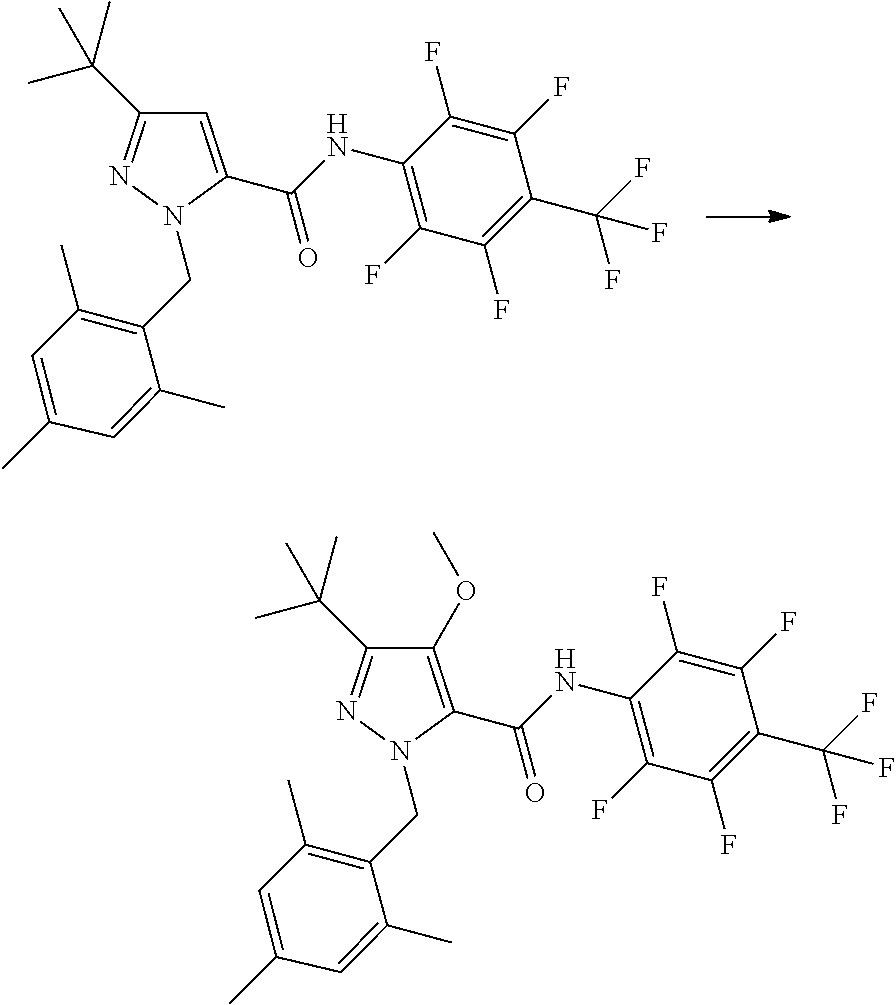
FC1=C(NC(=O)C2=CC(C(C)(C)C)=NN2CC2=C(C)C=C(C)C=C2C)C(F)=C(F)C(C(F)(F)F)=C1F.FC1=C(NC(=O)C2=C(OC)C(C(C)(C)C)=NN2CC2=C(C)C=C(C)C=C2C)C(F)=C(F)C(C(F)(F)F)=C1F
